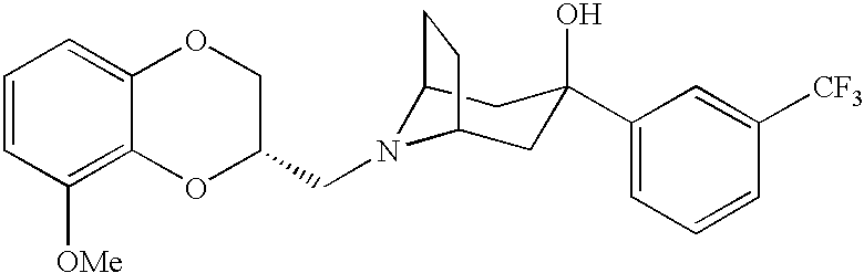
C12N(CC3COC4=CC=CC([OMe])=C4O3)C(CC(O)(C3=CC=CC([CF3])=C3)C1)CC2
